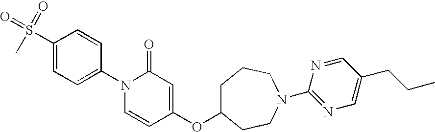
C1(S(=O)(=O)C)=CC=C(N2C=CC(OC3CCCN(C4=NC=C(CCC)C=N4)CC3)=CC2=O)C=C1
